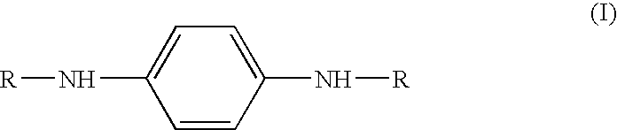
C1=CC(N[R])=CC=C1N[R]
